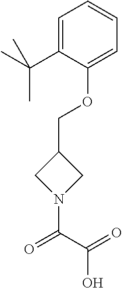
O(C1=CC=CC=C1C(C)(C)C)CC1CN(C(C(=O)O)=O)C1
